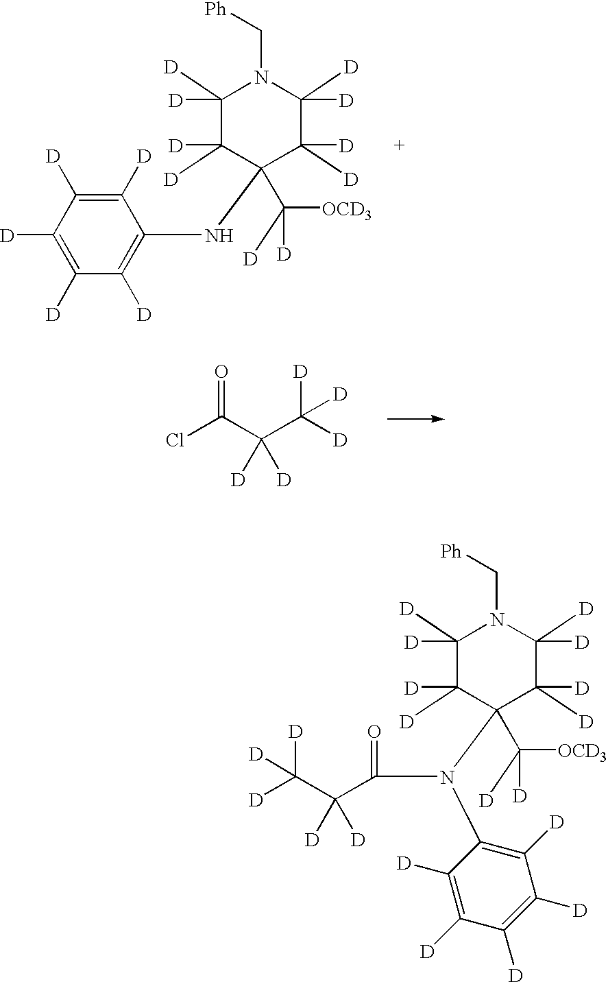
C1([D])([D])C([D])([D])C(NC2=C([D])C([D])=C([D])C([D])=C2[D])(C([D])([OCD3])[D])C([D])([D])C([D])([D])N1C[Ph].ClC(C(C([D])([D])[D])([D])[D])=O.C1([D])([D])C([D])([D])C(N(C2=C([D])C([D])=C([D])C([D])=C2[D])C(C(C([D])([D])[D])([D])[D])=O)(C([D])([OCD3])[D])C([D])([D])C([D])([D])N1C[Ph]
